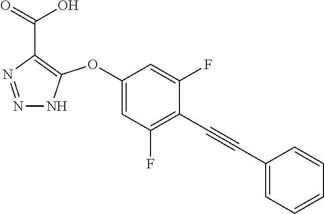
C1(OC2=C(C(=O)O)N=NN2)=CC(F)=C(C#CC2=CC=CC=C2)C(F)=C1
